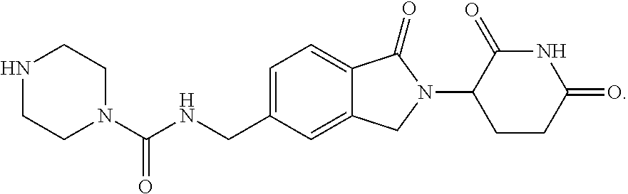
C1=C(CNC(N2CCNCC2)=O)C=C2C(=C1)C(=O)N(C1CCC(=O)NC1=O)C2
